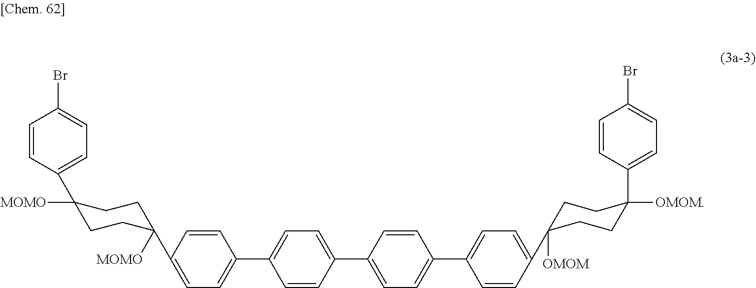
C1=CC(C2([MOMO])CCC([MOMO])(C3=CC=C(C4=CC=C(C5=CC=C(C6=CC=C(C7([OMOM])CCC([OMOM])(C8=CC=C(Br)C=C8)CC7)C=C6)C=C5)C=C4)C=C3)CC2)=CC=C1Br
